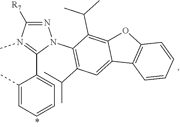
C1([R7])=NN(C2=C(C(C)C)C=C3C(=C2C(C)C)OC2=C3C=CC=C2)C(C2=CC=CC=C2C)=N1C
